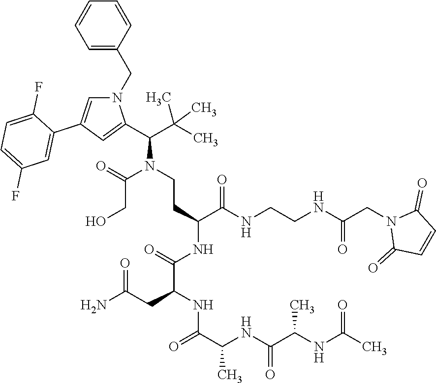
N1(CC2=CC=CC=C2)C=C(C2=CC(F)=CC=C2F)C=C1C(C(C)(C)C)N(CCC(C(NCCNC(CN1C(=O)C=CC1=O)=O)=O)NC(C(NC(C(NC(C(NC(C)=O)C)=O)C)=O)CC(N)=O)=O)C(=O)CO
